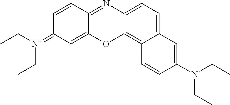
CCN(C1=CC2=CC=C3N=C4C=CC(=[N+](CC)CC)C=C4OC3=C2C=C1)CC
